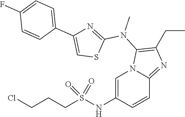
C(S(NC1=CN2C(=NC(CC)=C2N(C)C2=NC(C3=CC=C(F)C=C3)=CS2)C=C1)(=O)=O)CCCl
